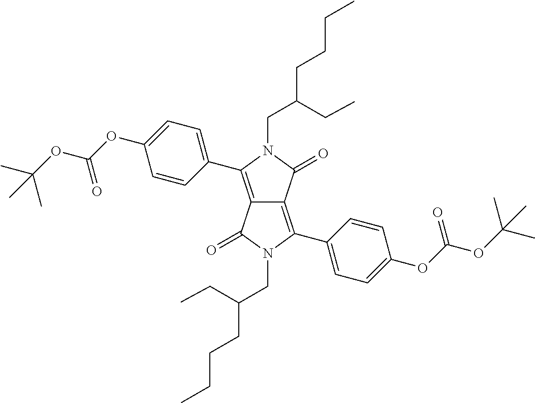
C12=C(C3=CC=C(OC(=O)OC(C)(C)C)C=C3)N(CC(CC)CCCC)C(=O)C1=C(C1=CC=C(OC(=O)OC(C)(C)C)C=C1)N(CC(CC)CCCC)C2=O
